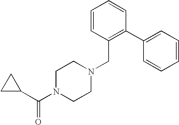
C1(C(N2CCN(CC3=C(C4=CC=CC=C4)C=CC=C3)CC2)=O)CC1
